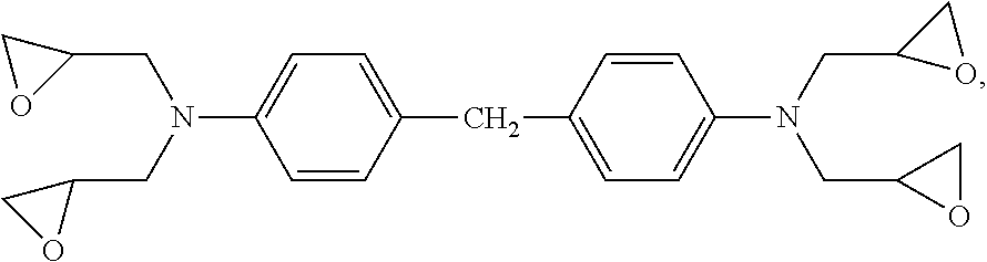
C1=CC(CC2=CC=C(N(CC3OC3)CC3OC3)C=C2)=CC=C1N(CC1CO1)CC1CO1
